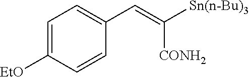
C1=C([EtO])C=CC(C=C([Sn(n-Bu)3])[CONH2])=C1
